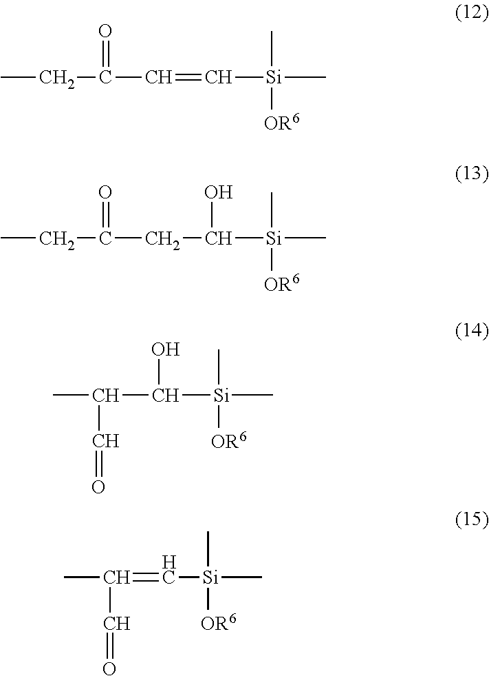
C(C)C(=O)C=C[Si](C)(C)[OR6].C(C)C(=O)CC([Si](C)(C)[OR6])O.CC(C([Si](C)(C)[OR6])O)C=O.CC(=C[Si](C)(C)[OR6])C=O
